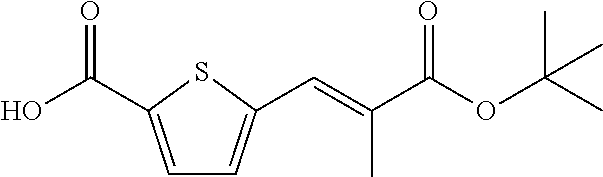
C1=C(C(O)=O)SC(C=C(C(OC(C)(C)C)=O)C)=C1
